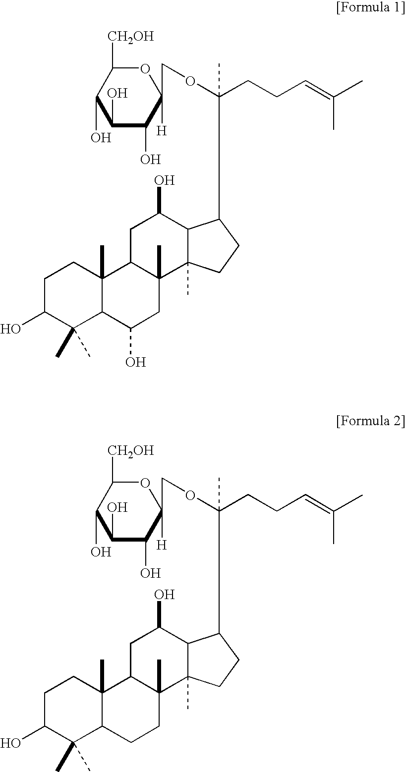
C1(O)C(O)C([H])(COC(CCC=C(C)C)(C)C2C3C(C)(C4(C)C(CC3O)C3(C)C(C(O)C4)C(C)(C)C(O)CC3)CC2)OC([CH2OH])C1O.C1(O)C(O)C([H])(COC(CCC=C(C)C)(C)C2C3C(C)(C4(C)C(CC3O)C3(C)C(CC4)C(C)(C)C(O)CC3)CC2)OC([CH2OH])C1O
